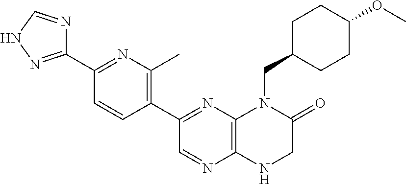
C1(C2=NC3=C(N=C2)NCC(=O)N3CC2CCC(OC)CC2)=C(C)N=C(C2=NNC=N2)C=C1
